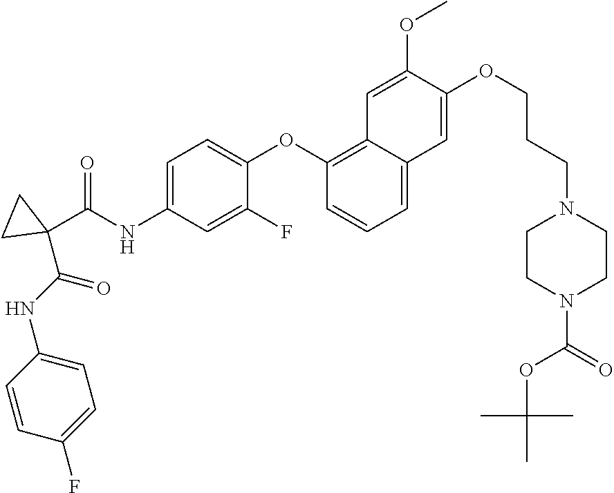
C1=CC(F)=CC=C1NC(C1(C(NC2=CC=C(OC3=C4C(=CC=C3)C=C(OCCCN3CCN(C(=O)OC(C)(C)C)CC3)C(OC)=C4)C(F)=C2)=O)CC1)=O
